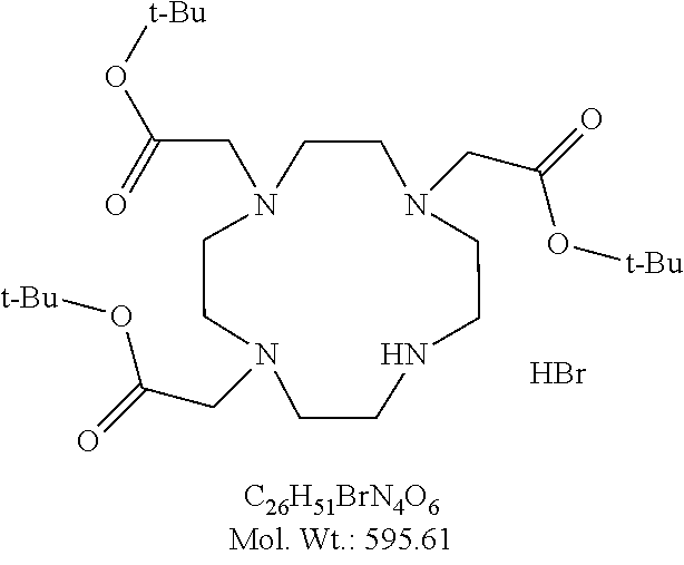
N1(CC(=O)O[t-Bu])CCN(CC(O[t-Bu])=O)CCN(CC(=O)O[t-Bu])CCNCC1.Br
